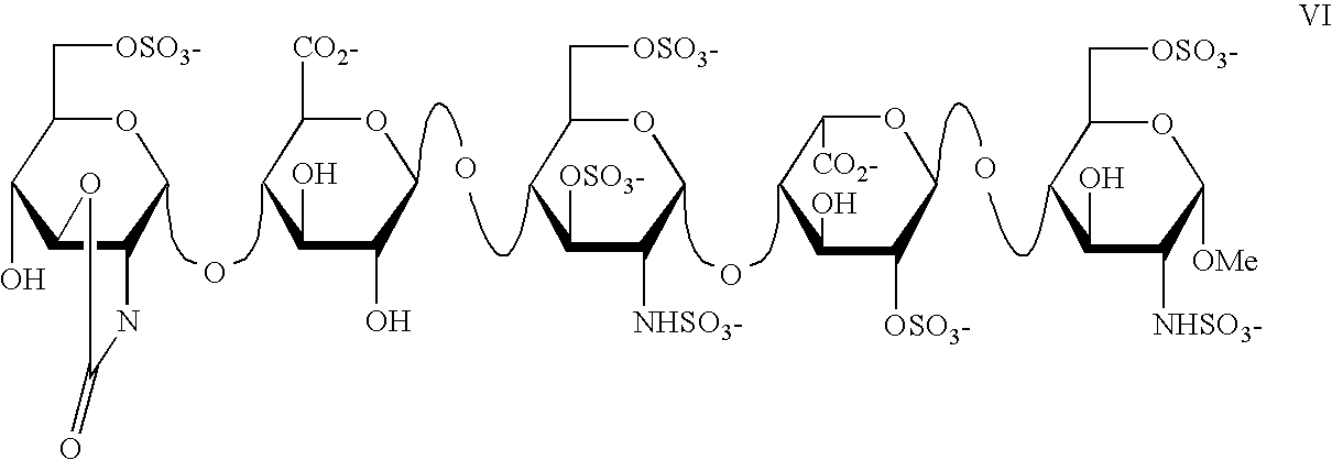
C12C(COC(C[OSO3-])C1O)NC(=O)O2.O.C1(O)C(O)COC([CO2-])C1.O.C1([OSO3-])C([NHSO3-])COC(C[OSO3-])C1.O.C1(O)C([OSO3-])COC([CO2-])C1.C1(O)C([NHSO3-])C([OMe])OC(C[OSO3-])C1.O
